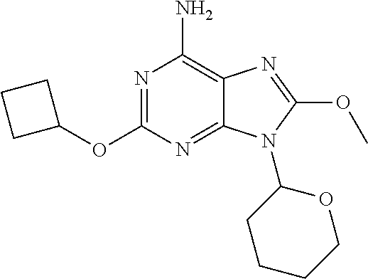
N1=C(OC2CCC2)N=C2C(=C1N)N=C(OC)N2C1OCCCC1
